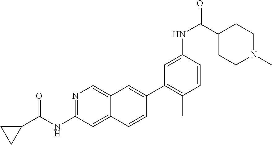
C1(C2=CC3=CN=C(NC(=O)C4CC4)C=C3C=C2)=C(C)C=CC(NC(C2CCN(C)CC2)=O)=C1
